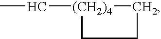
CC[(CH2)4]1CCC1
